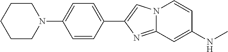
C1=CC(C2=CN3C(=N2)C=C(NC)C=C3)=CC=C1N1CCCCC1
